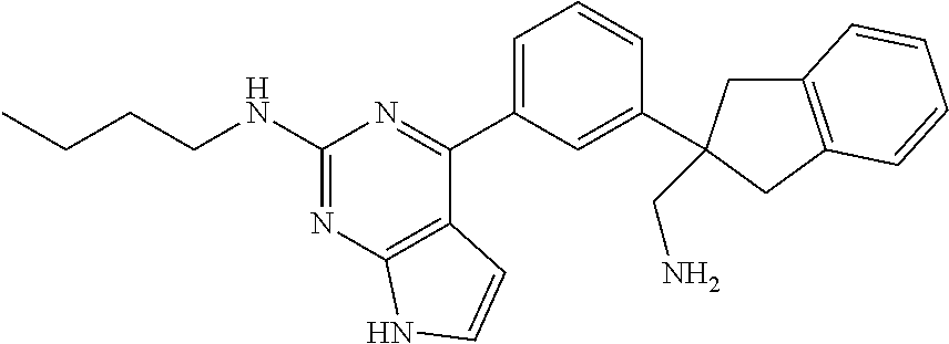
C1(NCCCC)=NC2=C(C(C3=CC=CC(C4(CN)CC5=C(C4)C=CC=C5)=C3)=N1)C=CN2
